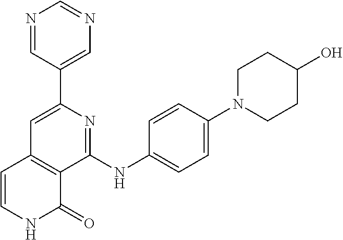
C1(C2=CN=CN=C2)=CC2=C(C(NC3=CC=C(N4CCC(O)CC4)C=C3)=N1)C(=O)NC=C2
